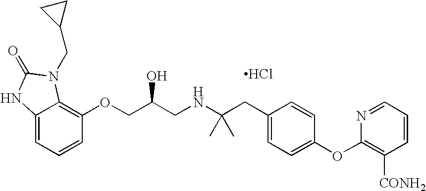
C1=CC(OCC(CNC(CC2=CC=C(OC3=C([CONH2])C=CC=N3)C=C2)(C)C)O)=C2C(=C1)NC(=O)N2CC1CC1.Cl
